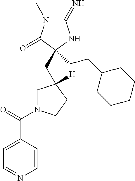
C1(=N)N(C)C(=O)C(CCC2CCCCC2)(CC2([H])CN(C(=O)C3=CC=NC=C3)CC2)N1
